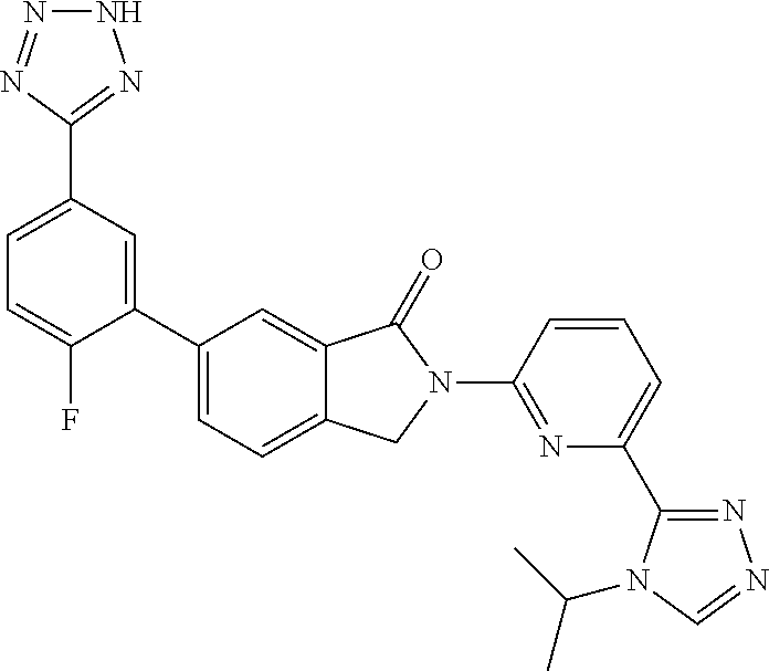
C1=C(C2=NNN=N2)C=C(C2=CC=C3C(=C2)C(=O)N(C2=NC(C4=NN=CN4C(C)C)=CC=C2)C3)C(F)=C1
